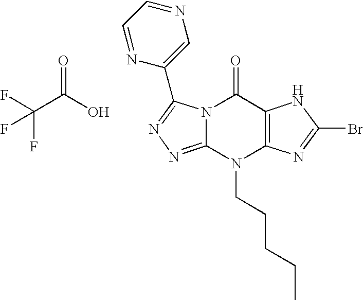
N12C(=NN=C1C1=CN=CC=N1)N(CCCCC)C1=C(C2=O)NC(Br)=N1.FC(C(O)=O)(F)F
